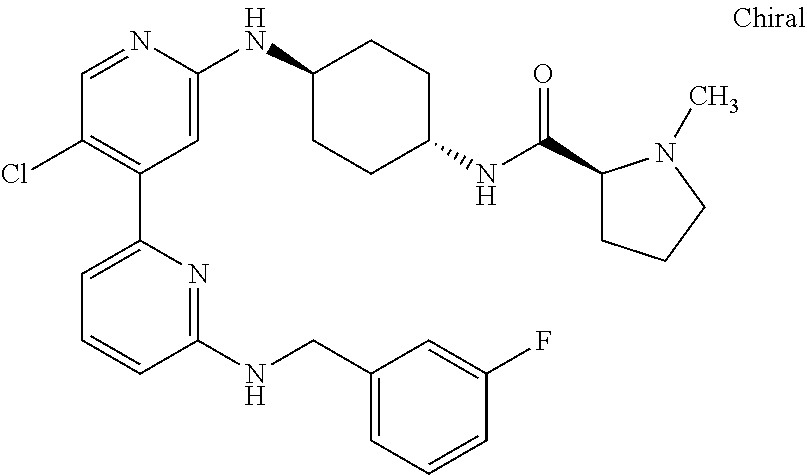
C1=NC(NC2CCC(NC(C3CCCN3C)=O)CC2)=CC(C2=CC=CC(NCC3=CC=CC(F)=C3)=N2)=C1Cl
